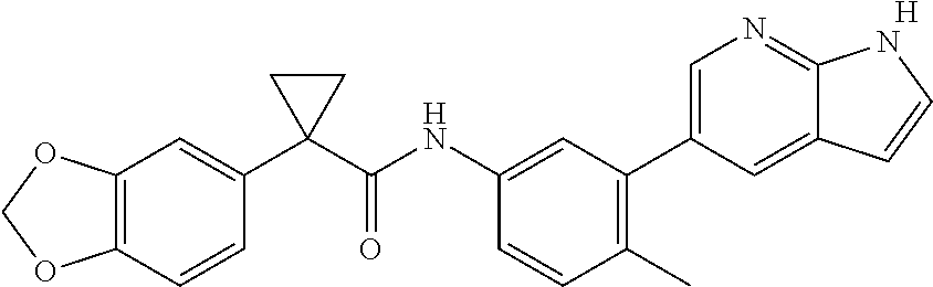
C12=C(OCO1)C=C(C1(C(=O)NC3=CC(C4=CN=C5C(=C4)C=CN5)=C(C)C=C3)CC1)C=C2.[H]
